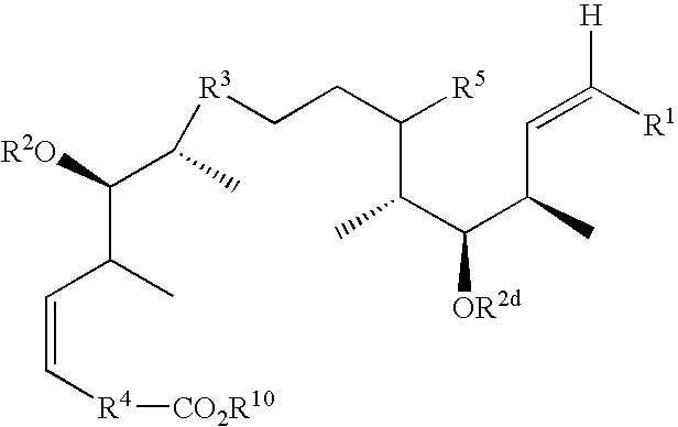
C(=CC(C([R2O])C(C)[R3]CCC([R5])C(C)C(C(C)C=C([H])[R1])[OR2d])C)[R4][CO2R10]
